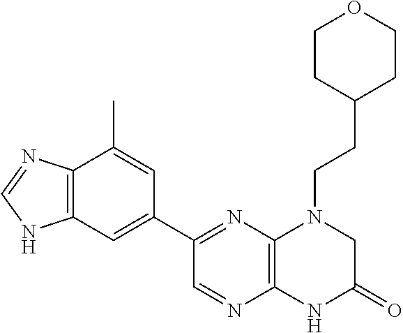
C1(C2=NC3=C(N=C2)NC(=O)CN3CCC2CCOCC2)=CC2=C(C(C)=C1)N=CN2
